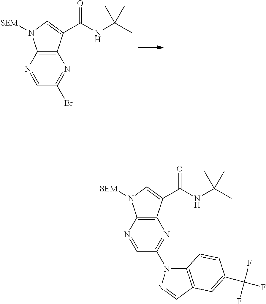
C12=C(C(C(NC(C)(C)C)=O)=CN1[SEM])N=C(Br)C=N2.C12=C(C(C(NC(C)(C)C)=O)=CN1[SEM])N=C(N1C3=C(C=N1)C=C(C(F)(F)F)C=C3)C=N2
